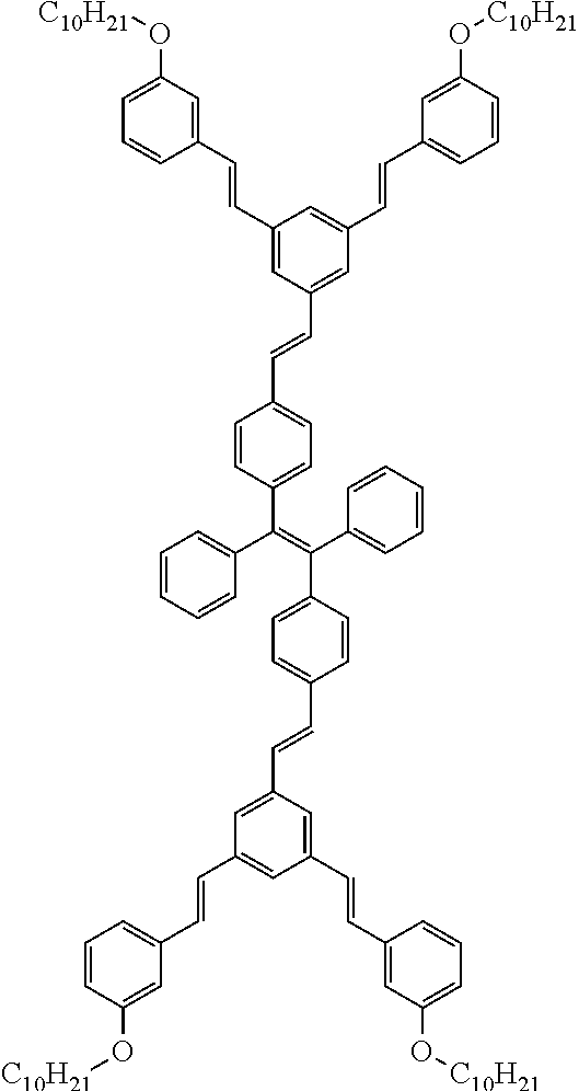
C1=CC(O[C10H21])=CC(C=CC2=CC(C=CC3=CC(O[C10H21])=CC=C3)=CC(C=CC3=CC=C(C(=C(C4=CC=CC=C4)C4=CC=C(C=CC5=CC(C=CC6=CC=CC(O[C10H21])=C6)=CC(C=CC6=CC(O[C10H21])=CC=C6)=C5)C=C4)C4=CC=CC=C4)C=C3)=C2)=C1
